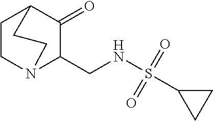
C1CN2C(CNS(C3CC3)(=O)=O)C(=O)C1CC2
